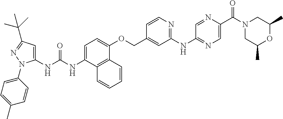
C1=C(NC(NC2=CC(C(C)(C)C)=NN2C2=CC=C(C)C=C2)=O)C2=C(C(OCC3=CC(NC4=NC=C(C(N5CC(C)OC(C)C5)=O)N=C4)=NC=C3)=C1)C=CC=C2
